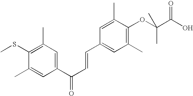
CSC1=C(C)C=C(C(C=CC2=CC(C)=C(OC(C(O)=O)(C)C)C(C)=C2)=O)C=C1C
